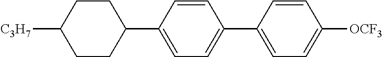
[OCF3]C1=CC=C(C2=CC=C(C3CCC([C3H7])CC3)C=C2)C=C1
